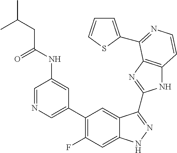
C1=C(C2=C(F)C=C3C(=C2)C(C2=NC4=C(N2)C=CN=C4C2=CC=CS2)=NN3)C=C(NC(=O)CC(C)C)C=N1
